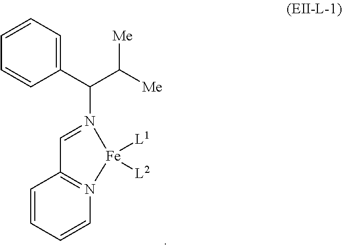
C(N1=CC2=N(C=CC=C2)[Fe]1([L1])[L2])(C1=CC=CC=C1)C([Me])[Me]
